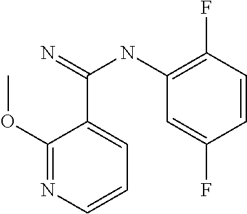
C1(OC)=NC=CC=C1C(=N)NC1=C(F)C=CC(F)=C1
